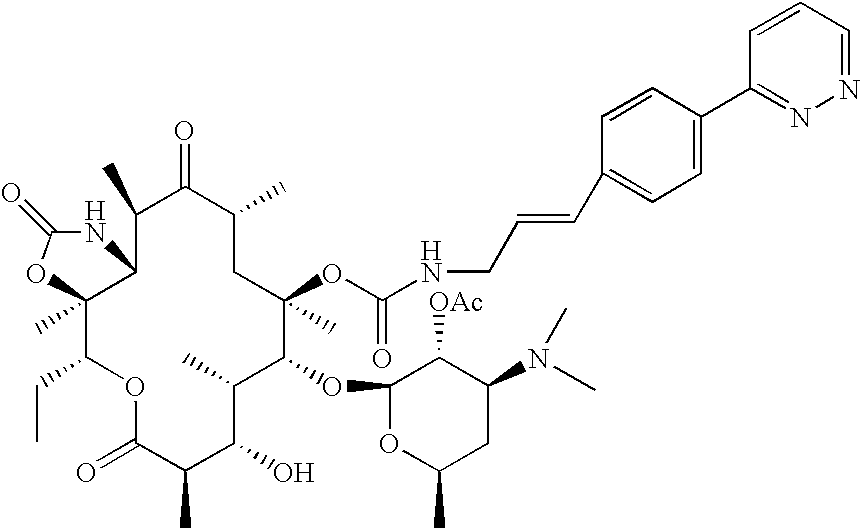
C12(C)C(CC)OC(=O)C(C)C(O)C(C)C(OC3OC(C)CC(N(C)C)C3[OAc])C(C)(OC(NCC=CC3=CC=C(C4=NN=CC=C4)C=C3)=O)CC(C)C(=O)C(C)C1NC(=O)O2
